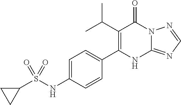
C1(C(C)C)=C(C2=CC=C(NS(C3CC3)(=O)=O)C=C2)NC2=NC=NN2C1=O
